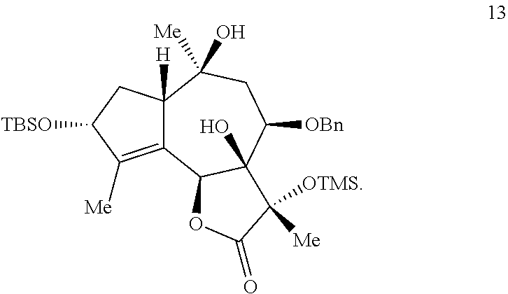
C12=C([Me])C([TBSO])CC1([H])C([Me])(O)CC([OBn])C1(O)C2OC(=O)C1([OTMS])[Me]
